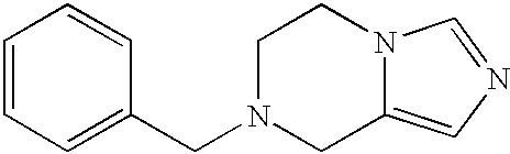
C1=CC=C(CN2CC3=CN=CN3CC2)C=C1
